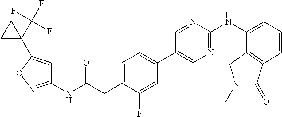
C1(NC(=O)CC2=CC=C(C3=CN=C(NC4=CC=CC5=C4CN(C)C5=O)N=C3)C=C2F)=NOC(C2(C(F)(F)F)CC2)=C1
